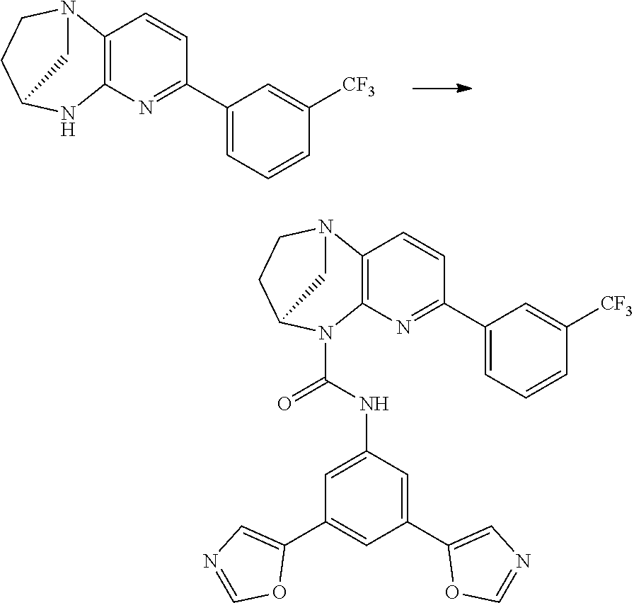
C12=C(N=C(C3=CC=CC([CF3])=C3)C=C1)NC1CCN2C1.C12=C(N=C(C3=CC=CC([CF3])=C3)C=C1)N(C(NC1=CC(C3=CN=CO3)=CC(C3=CN=CO3)=C1)=O)C1CCN2C1
